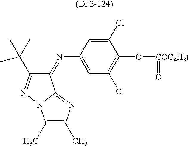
C1(=NC2=CC(Cl)=C(O[COC4H9t]=O)C(Cl)=C2)C(C(C)(C)C)=NN2C1=NC(C)=C2C
